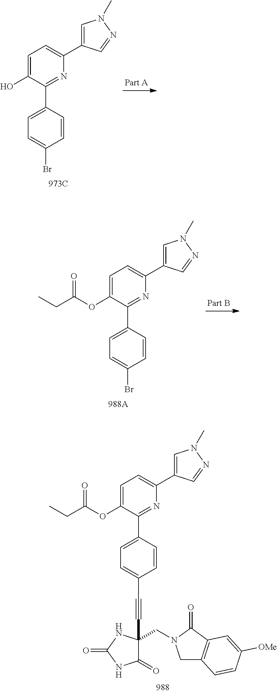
C1=C(C2=NC(C3=CN(C)N=C3)=CC=C2O)C=CC(Br)=C1.C1=C(C2=NC(C3=CN(C)N=C3)=CC=C2OC(CC)=O)C=CC(Br)=C1.C1=C(C2=NC(C3=CN(C)N=C3)=CC=C2OC(CC)=O)C=CC(C#CC2(CN3CC4=C(C3=O)C=C([OMe])C=C4)C(=O)NC(=O)N2)=C1
